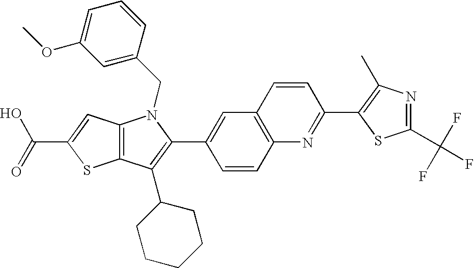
C(C1=CC2=C(S1)C(C1CCCCC1)=C(C1=CC3=C(C=C1)N=C(C1=C(C)N=C(C(F)(F)F)S1)C=C3)N2CC1=CC(OC)=CC=C1)(=O)O
